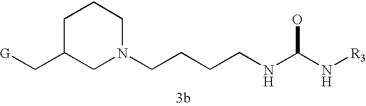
C1C(C[G])CN(CCCCNC(N[R3])O)CC1
